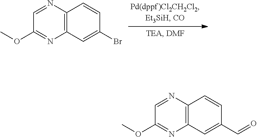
C12=C(C=C(Br)C=C1)N=C(OC)C=N2.C12=C(C=C(C=O)C=C1)N=C(OC)C=N2
